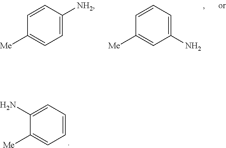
C1=CC([Me])=CC=C1[NH2].C1=CC([Me])=CC(N)=C1.C1=C(N)C([Me])=CC=C1
